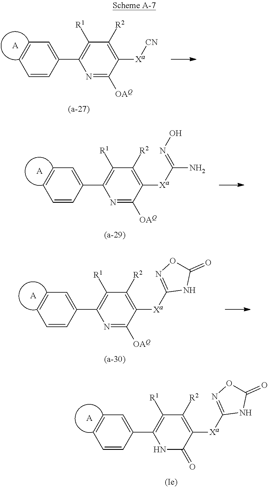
C1=CC(C2=C([R1])C([R2])=C([Xa][CN])C([OAQ])=N2)=CC=C1.[A].C1=CC(C2=C([R1])C([R2])=C([Xa]C(N)=NO)C([OAQ])=N2)=CC=C1.[A].C1=CC(C2=C([R1])C([R2])=C([Xa]C3=NOC(=O)N3)C([OAQ])=N2)=CC=C1.[A].C1=CC(C2=C([R1])C([R2])=C([Xa]C3=NOC(=O)N3)C(=O)N2)=CC=C1.[A]
